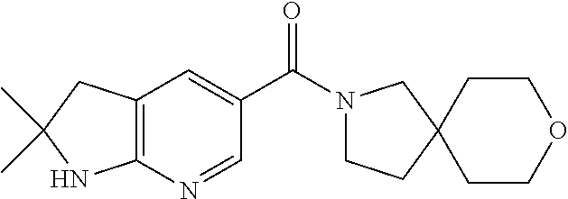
C(C1=CC2=C(N=C1)NC(C)(C)C2)(=O)N1CCC2(C1)CCOCC2
